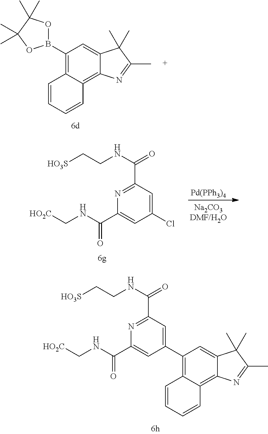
C1(B2OC(C)(C)C(C)(C)O2)=C2C(=C3C(=C1)C(C)(C)C(C)=N3)C=CC=C2.N1=C(C(NCC[HO3S])=O)C=C(C2=C3C(=C4C(=C2)C(C)(C)C(C)=N4)C=CC=C3)C=C1C(NC[HO2C])=O.[Pd(PPh3)4].N1=C(C(NCC[HO3S])=O)C=C(Cl)C=C1C(NC[HO2C])=O
